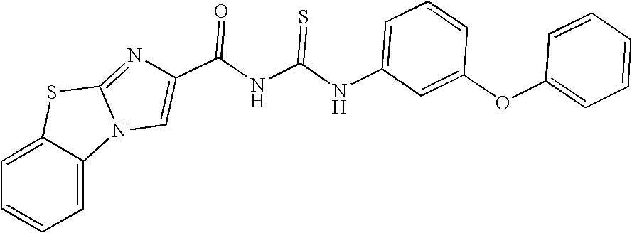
C12=CC=CC=C1N1C(=NC(C(NC(NC3=CC=CC(OC4=CC=CC=C4)=C3)=S)=O)=C1)S2
